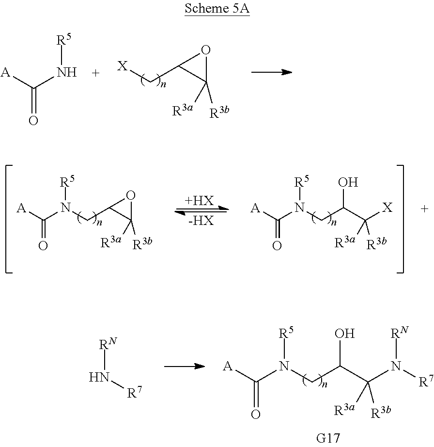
C([X])C1C([R3b])([R3a])O1.[A]C(N[R5])=O.C(N(C([A])=O)[R5])C1C([R3b])([R3a])O1.[+HX].[-HX].C(N(C([A])=O)[R5])C(O)C([X])([R3a])[R3b].C(N(C([A])=O)[R5])C(O)C(N([R7])[RN])([R3a])[R3b].[RN]N[R7]
